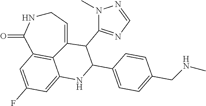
C1NC(=O)C2=C3C(=CC(F)=C2)NC(C2=CC=C(CNC)C=C2)C(C2=NC=NN2C)C3=C1
